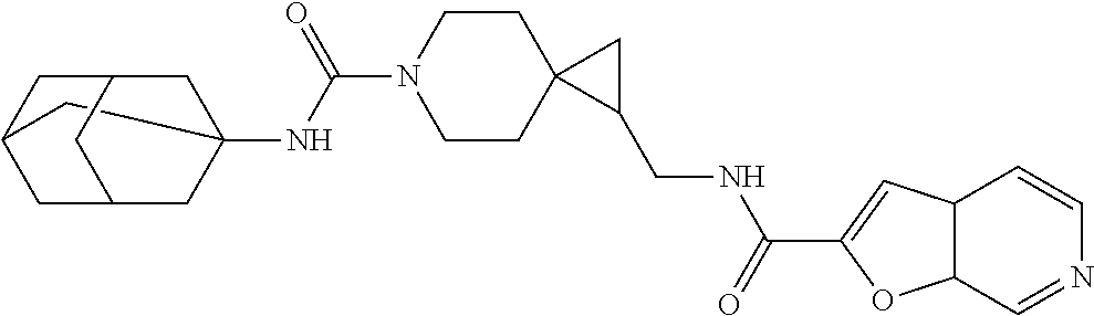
C12(NC(=O)N3CCC4(CC3)C(CNC(=O)C3=CC5C(O3)C=NC=C5)C4)CC3CC(CC(C1)C3)C2
